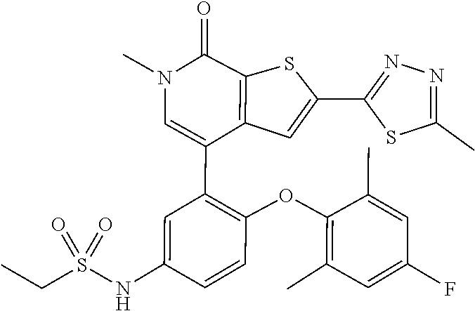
C1(C)=C(OC2=C(C3=CN(C)C(=O)C4=C3C=C(C3=NN=C(C)S3)S4)C=C(NS(CC)(=O)=O)C=C2)C(C)=CC(F)=C1
